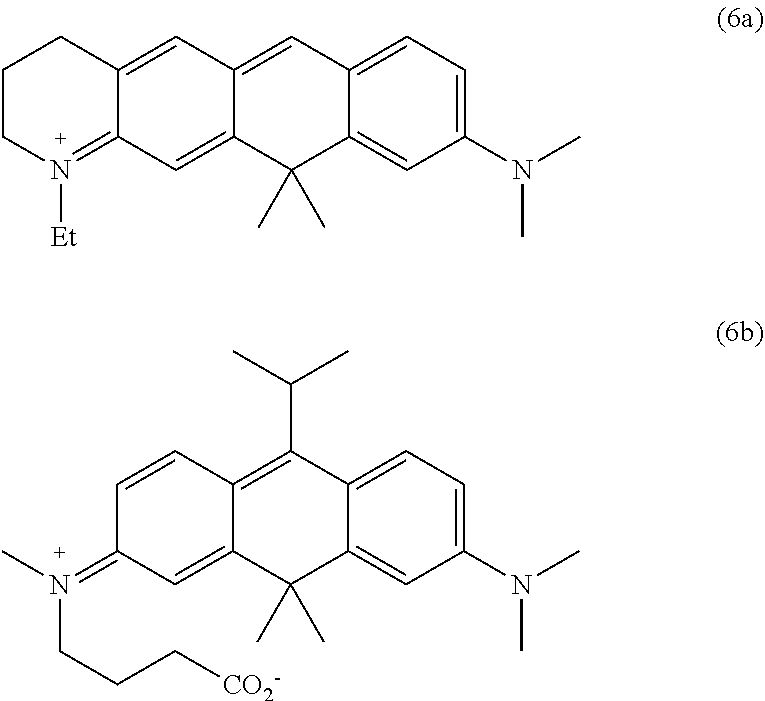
C1CN([Et])=C2C(=CC3=CC4=CC=C(N(C)C)C=C4C(C)(C)C3=C2)C1.N(=C1C=CC2=C(C(C)C)C3=CC=C(N(C)C)C=C3C(C)(C)C2=C1)(CCC[CO2-])C
